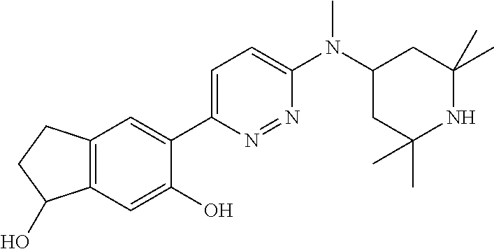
C12=C(C=C(O)C(C3=CC=C(N(C4CC(C)(C)NC(C)(C)C4)C)N=N3)=C1)C(O)CC2
